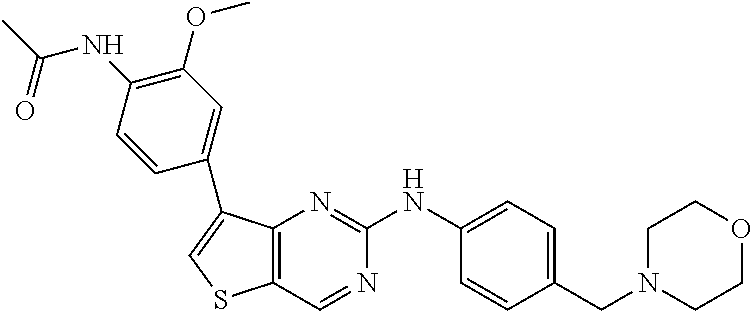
C1=C(NC2=NC3=C(C=N2)SC=C3C2=CC(OC)=C(NC(C)=O)C=C2)C=CC(CN2CCOCC2)=C1
